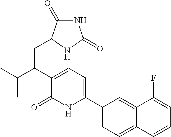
C1(C2=CC=C(C(C(C)C)CC3C(=O)NC(=O)N3)C(=O)N2)=CC=C2C(=C1)C(F)=CC=C2
